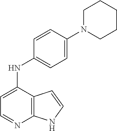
C12=C(C(NC3=CC=C(N4CCCCC4)C=C3)=CC=N1)C=CN2
